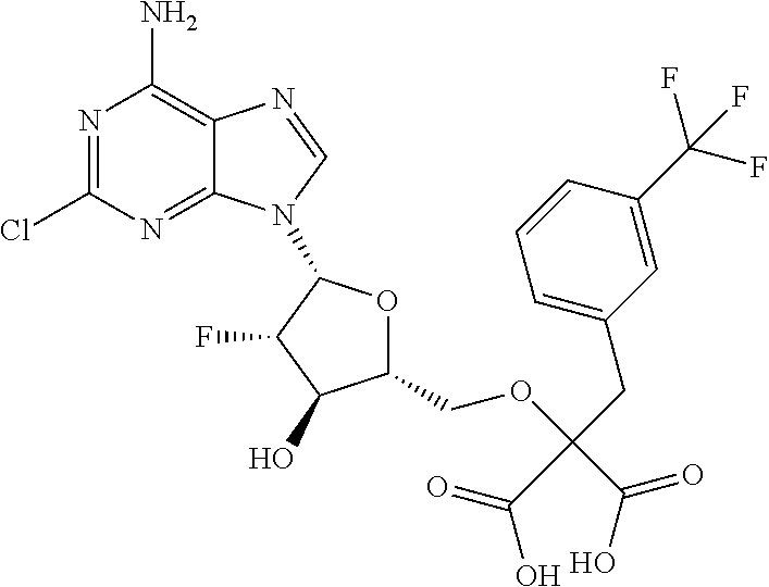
N1=C(Cl)N=C2C(=C1N)N=CN2C1OC(COC(CC2=CC=CC(C(F)(F)F)=C2)(C(=O)O)C(O)=O)C(O)C1F
